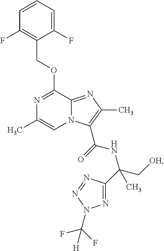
C1(COC2=NC(C)=CN3C2=NC(C)=C3C(NC(C2=NN(C(F)(F)[H])N=N2)(C[OH])C)=O)=C(F)C=CC=C1F
